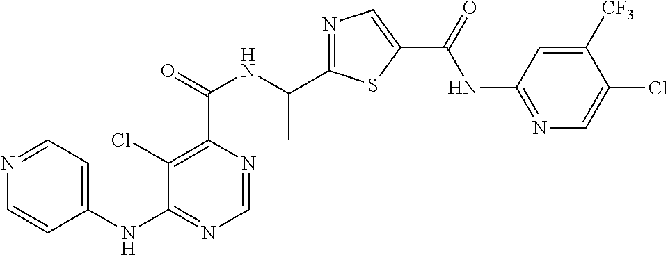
N1=C(C(NC(C2=C(Cl)C(NC3=CC=NC=C3)=NC=N2)=O)C)SC(C(=O)NC2=NC=C(Cl)C([CF3])=C2)=C1
